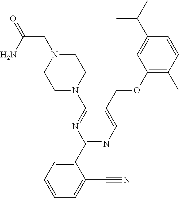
C1(OCC2=C(C)N=C(C3=CC=CC=C3C#N)N=C2N2CCN(CC(=O)N)CC2)=C(C)C=CC(C(C)C)=C1
